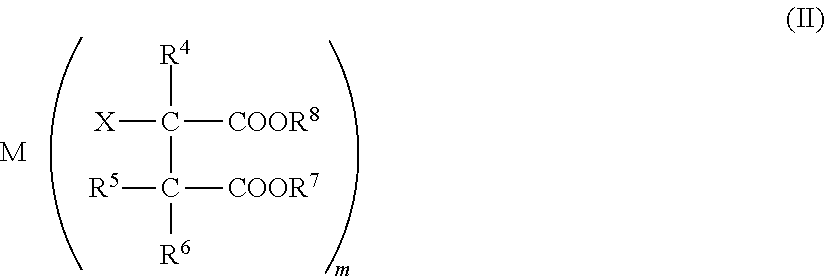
[X]C([COOR8])([R4])C([R6])([COOR7])[R5].[M]
